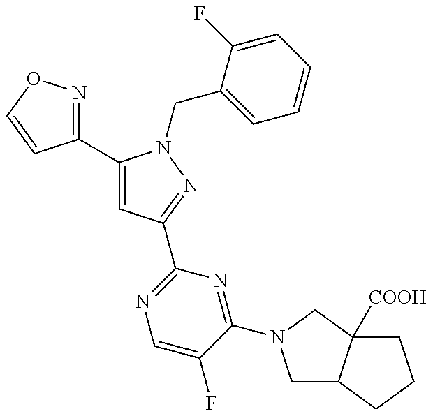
C1(C2=CC(C3=NC=C(F)C(N4CC5C([COOH])(C4)CCC5)=N3)=NN2CC2=CC=CC=C2F)=NOC=C1
